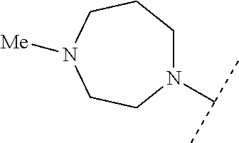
N1(C(C)C)CCCN([Me])CC1
